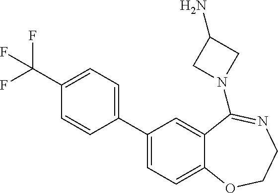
C1=CC(C2=CC=C3C(=C2)C(N2CC(N)C2)=NCCO3)=CC=C1C(F)(F)F
